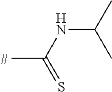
CC(NC(C)C)=S
